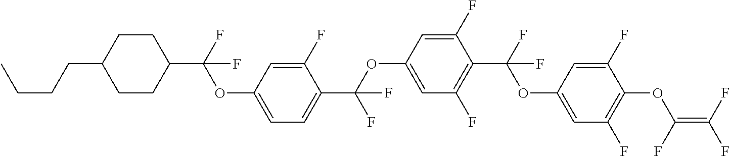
O(C1=CC(F)=C(C(F)(OC2=CC(F)=C(OC(=C(F)F)F)C(F)=C2)F)C(F)=C1)C(C1=CC=C(OC(C2CCC(CCCC)CC2)(F)F)C=C1F)(F)F
